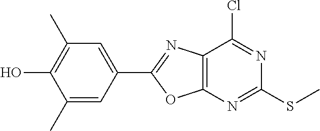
C12=C(N=C(SC)N=C1Cl)OC(C1=CC(C)=C(O)C(C)=C1)=N2
